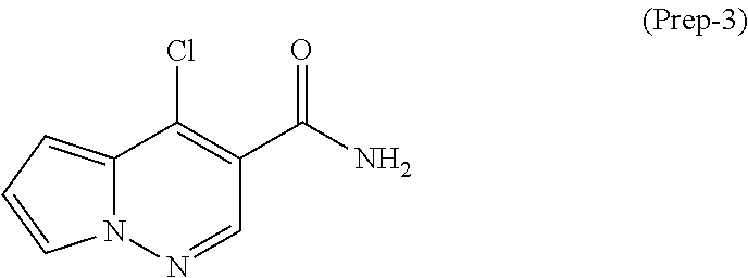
N12C(=CC=C1)C(Cl)=C(C(N)=O)C=N2
